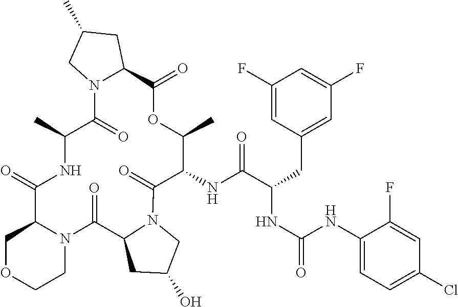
C1OCCN2C1C(=O)NC(C)C(=O)N1C(CC(C)C1)C(=O)OC(C)C(NC(C(NC(=O)NC1=CC=C(Cl)C=C1F)CC1=CC(F)=CC(F)=C1)=O)C(=O)N1CC(O)CC1C2=O
